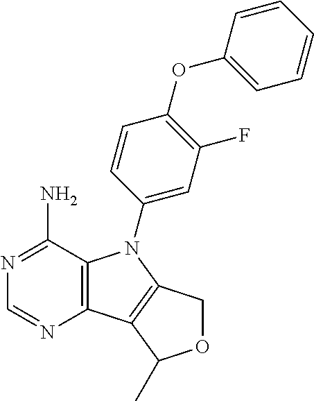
C12=C(C(N)=NC=N1)N(C1=CC(F)=C(OC3=CC=CC=C3)C=C1)C1=C2C(C)OC1
